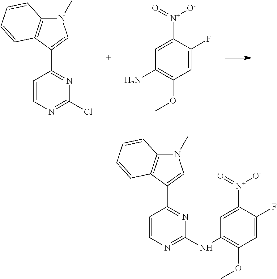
N1(C)C2=C(C(C3=NC(Cl)=NC=C3)=C1)C=CC=C2.C1=C([N+](=O)[O-])C(F)=CC(OC)=C1N.N1(C)C2=C(C(C3=NC(NC4=C(OC)C=C(F)C([N+](=O)[O-])=C4)=NC=C3)=C1)C=CC=C2
